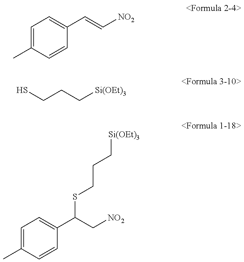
C1=C(C)C=CC(C=C[NO2])=C1.SCCC[Si(OEt)3].C1=C(C)C=CC(C(C[NO2])SCCC[Si(OEt)3])=C1
